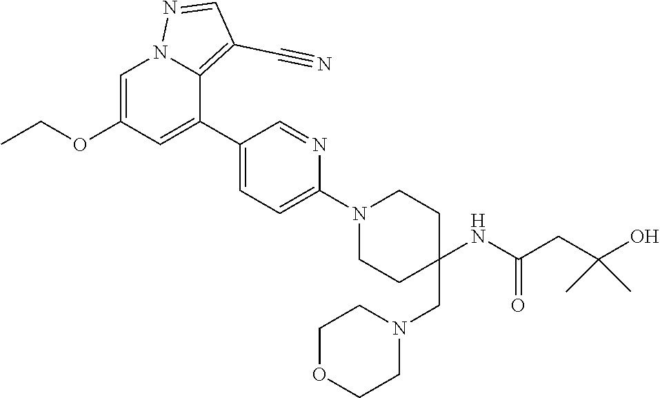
C1=C(OCC)C=C(C2=CC=C(N3CCC(CN4CCOCC4)(NC(=O)CC(O)(C)C)CC3)N=C2)C2=C(C#N)C=NN12
